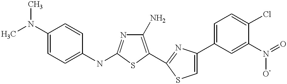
C1(N)=C(C2=NC(C3=CC=C(Cl)C(N(=O)[O-])=C3)=CS2)SC(NC2=CC=C(N(C)C)C=C2)=N1
